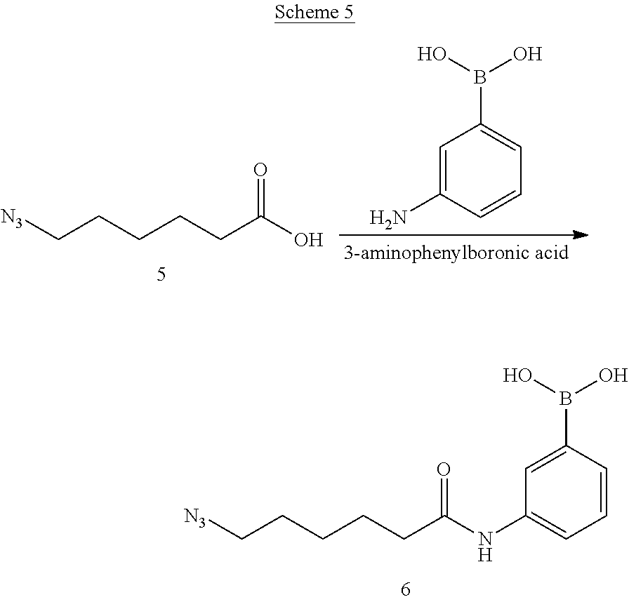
[N3]CCCCCC(NC1=CC=CC(B(O)O)=C1)=O.C1=C(N)C=CC=C1B(O)O.[N3]CCCCCC(O)=O
